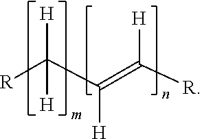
[R]C(C([H])=C([H])[R])([H])[H]
